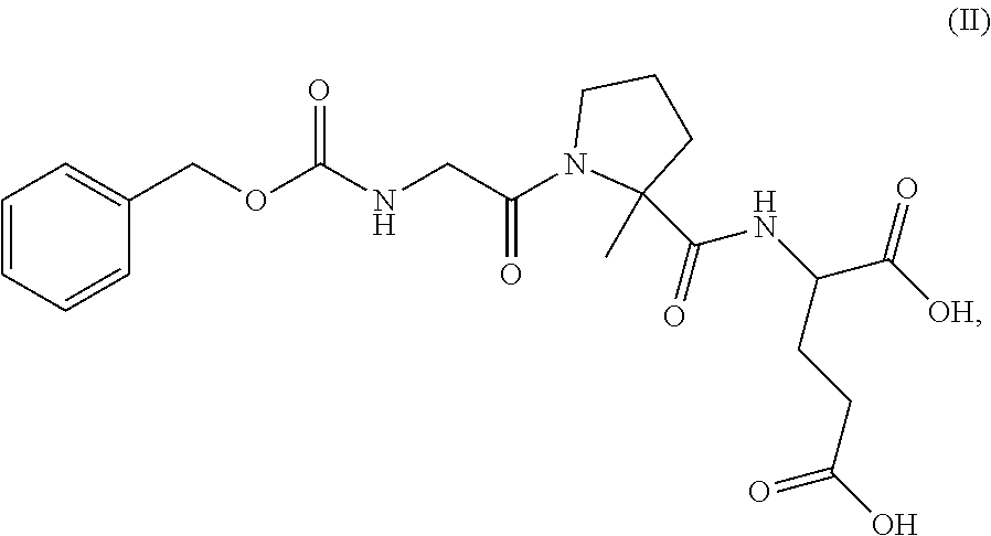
C1=CC=CC(COC(NCC(N2C(C)(C(=O)NC(C([OH])=O)CCC(O)=O)CCC2)=O)=O)=C1
